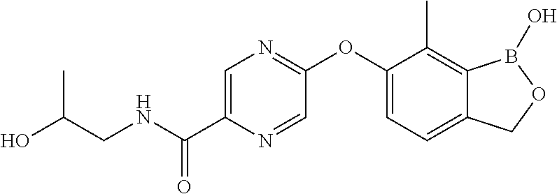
OC(CNC(C1=CN=C(OC2=CC=C3C(=C2C)B(O)OC3)C=N1)=O)C
